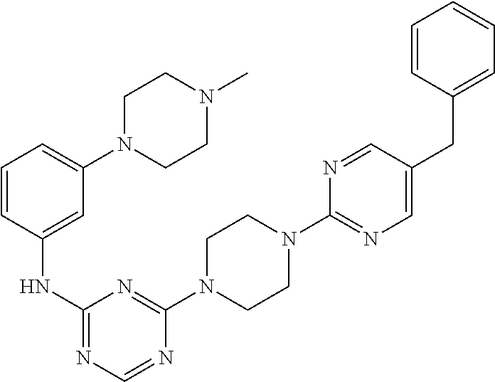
C1(N2CCN(C3=NC(NC4=CC(N5CCN(C)CC5)=CC=C4)=NC=N3)CC2)=NC=C(CC2=CC=CC=C2)C=N1
